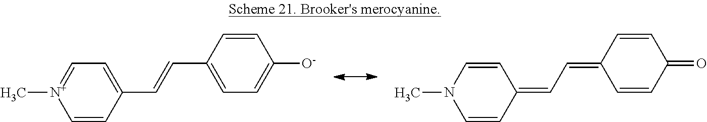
C1=CC(C=CC2=CC=C([O-])C=C2)=CC=[N+]1C.C1=CC(=CC=C2C=CC(=O)C=C2)C=CN1C
